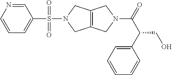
C1=CN=CC(S(=O)(N2CC3=C(C2)CN(C(=O)C(C2=CC=CC=C2)CO)C3)=O)=C1
